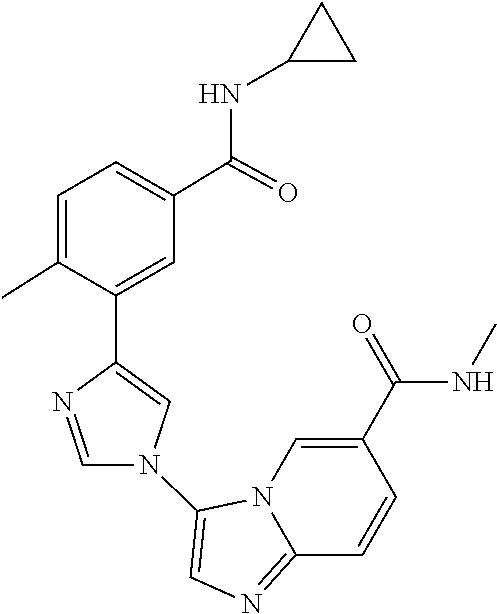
N12C(=NC=C1N1C=C(C3=CC(C(NC4CC4)=O)=CC=C3C)N=C1)C=CC(C(NC)=O)=C2
